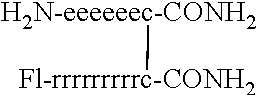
[H2N-eeeeeec-CONH2][Fl-rrrrrrrrrc-CONH2]
